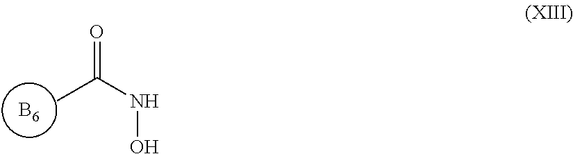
[B6].CC(NO)=O
